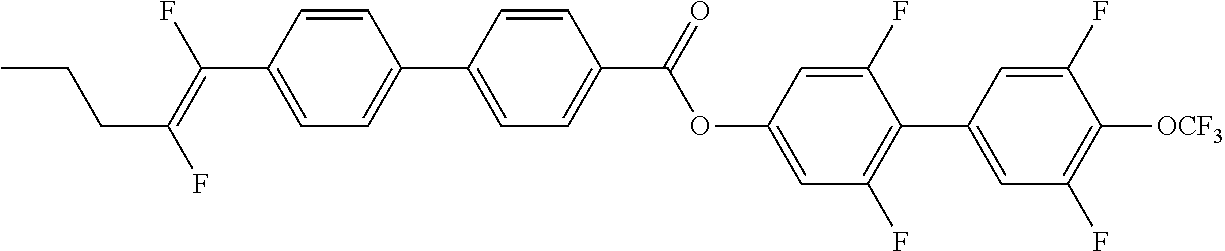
C1=CC(C(=C(F)CCC)F)=CC=C1C1=CC=C(C(OC2=CC(F)=C(C3=CC(F)=C([OCF3])C(F)=C3)C(F)=C2)=O)C=C1
